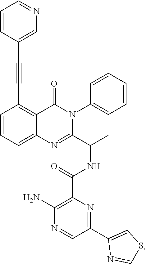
C1(C#CC2=CN=CC=C2)=C2C(=CC=C1)N=C(C(C)NC(C1=C(N)N=CC(C3=CSC=N3)=N1)=O)N(C1=CC=CC=C1)C2=O
